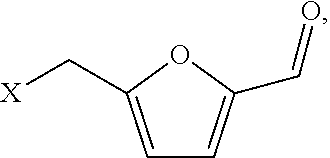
C1=C(C[X])OC(C=O)=C1
